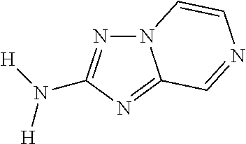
N12N=C(N([H])[H])N=C1C=NC=C2
